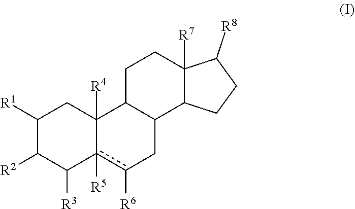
C1([R1])C([R2])C([R3])c2([R5])c([R6])CC3C(C2([R4])C1)CCC1([R7])C3CCC1[R8]
